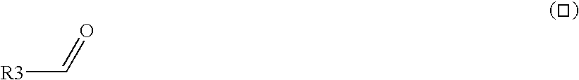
[R3]C=O
